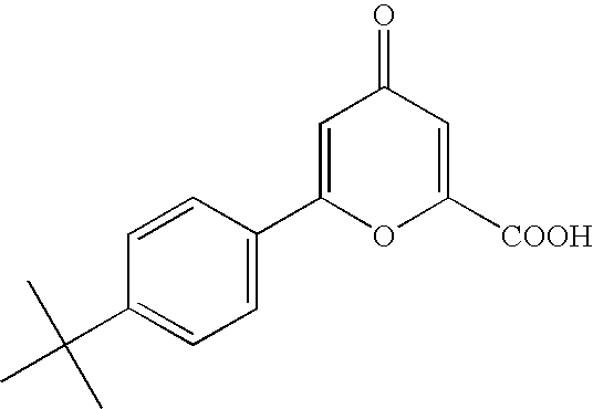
C1=C(C2=CC=C(C(C)(C)C)C=C2)OC([COOH])=CC1=O
